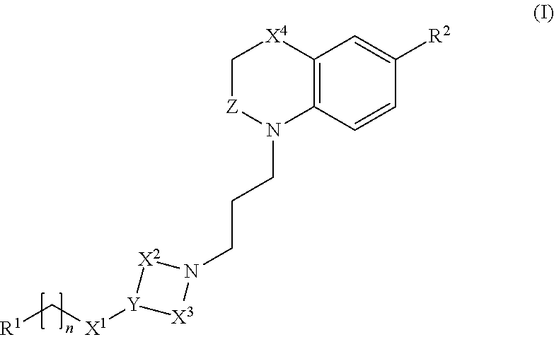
C12=C(C=CC([R2])=C1)N(CCCN1[X2][Y]([X1]C[R1])[X3]1)[Z]C[X4]2
